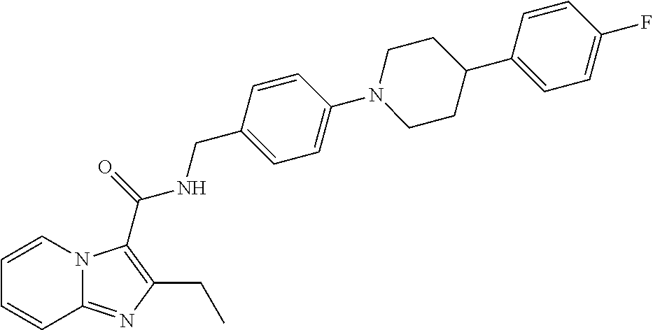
C1=CN2C(=NC(CC)=C2C(=O)NCC2=CC=C(N3CCC(C4=CC=C(F)C=C4)CC3)C=C2)C=C1
